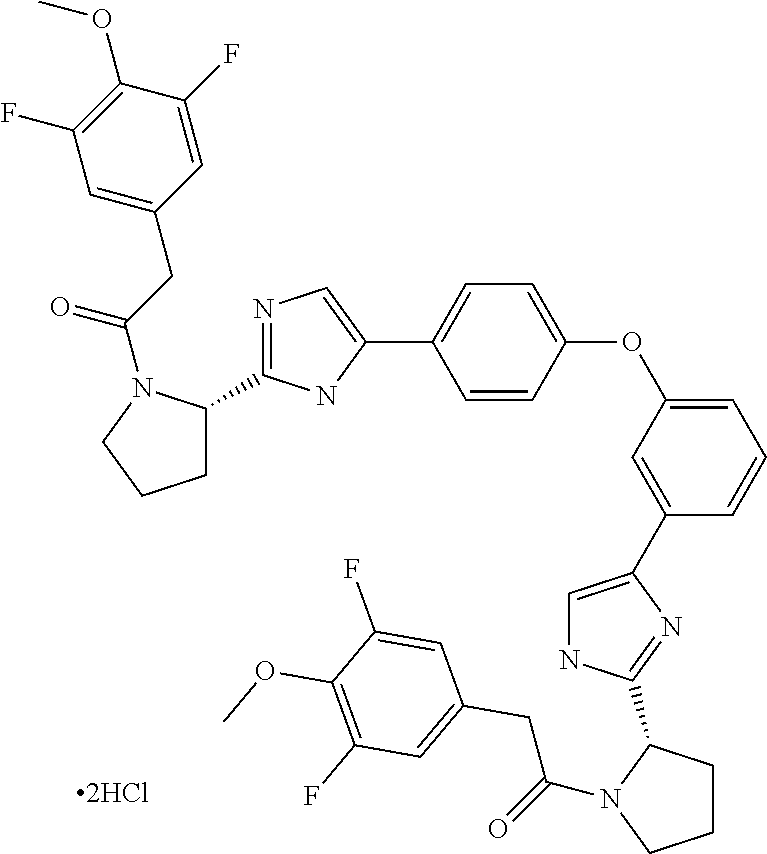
C1C(C2=NC=C(C3=CC=C(OC4=CC=CC(C5=CNC(C6CCCN6C(=O)CC6=CC(F)=C(OC)C(F)=C6)=N5)=C4)C=C3)N2)N(C(CC2=CC(F)=C(OC)C(F)=C2)=O)CC1
